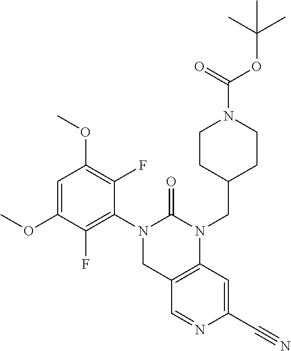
COC1=CC(OC)=C(F)C(N2C(=O)N(CC3CCN(C(OC(C)(C)C)=O)CC3)C3=C(C2)C=NC(C#N)=C3)=C1F
